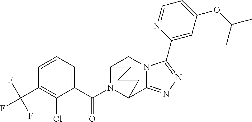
C12N(C(C3=CC=CC(C(F)(F)F)=C3Cl)=O)C(C3=NN=C(C4=CC(OC(C)C)=CC=N4)N3C1)CCC2
